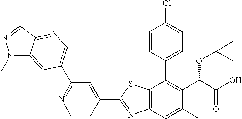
C1(C2=NC3=C(S2)C(C2=CC=C(Cl)C=C2)=C(C(C(O)=O)OC(C)(C)C)C(C)=C3)=CC(C2=CN=C3C(=C2)N(C)N=C3)=NC=C1
